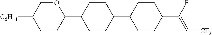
C1CC(C2CCC(C3CCC(C(F)=C[CF3])CC3)CC2)OCC1[C5H11]
